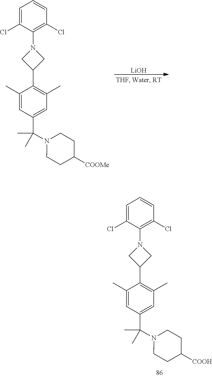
C1(C)=CC(C(C)(N2CCC([COOH])CC2)C)=CC(C)=C1C1CN(C2=C(Cl)C=CC=C2Cl)C1.C1(C)=CC(C(C)(N2CCC([COOMe])CC2)C)=CC(C)=C1C1CN(C2=C(Cl)C=CC=C2Cl)C1.[LiOH]
